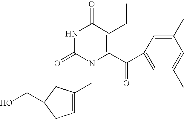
N1C(=O)N(CC2=CCC(CO)C2)C(C(C2=CC(C)=CC(C)=C2)=O)=C(CC)C1=O
